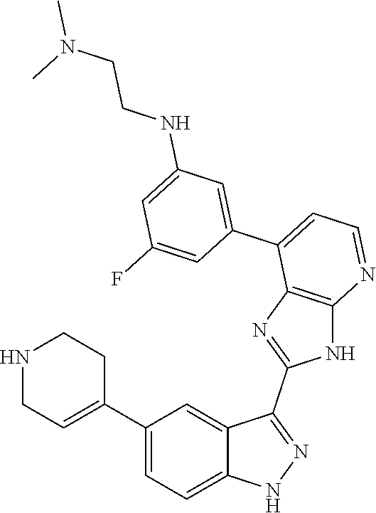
C1(C2=CC=C3C(=C2)C(C2=NC4=C(N2)N=CC=C4C2=CC(NCCN(C)C)=CC(F)=C2)=NN3)=CCNCC1
